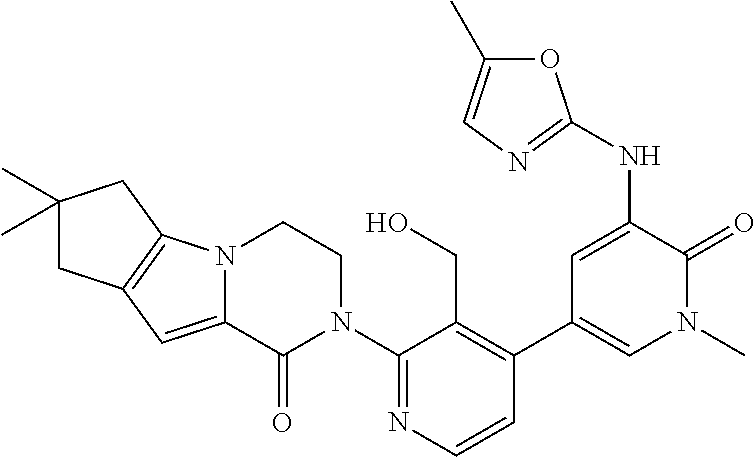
C1=CN=C(N2CCN3C(=CC4=C3CC(C)(C)C4)C2=O)C(CO)=C1C1=CN(C)C(=O)C(NC2=NC=C(C)O2)=C1
